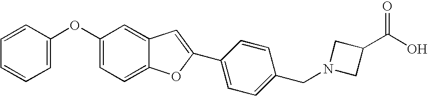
C1=CC(OC2=CC=C3C(=C2)C=C(C2=CC=C(CN4CC(C(O)=O)C4)C=C2)O3)=CC=C1
